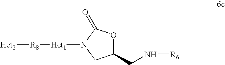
N1([Het1][R8][Het2])CC(CN[R6])OC1=O
